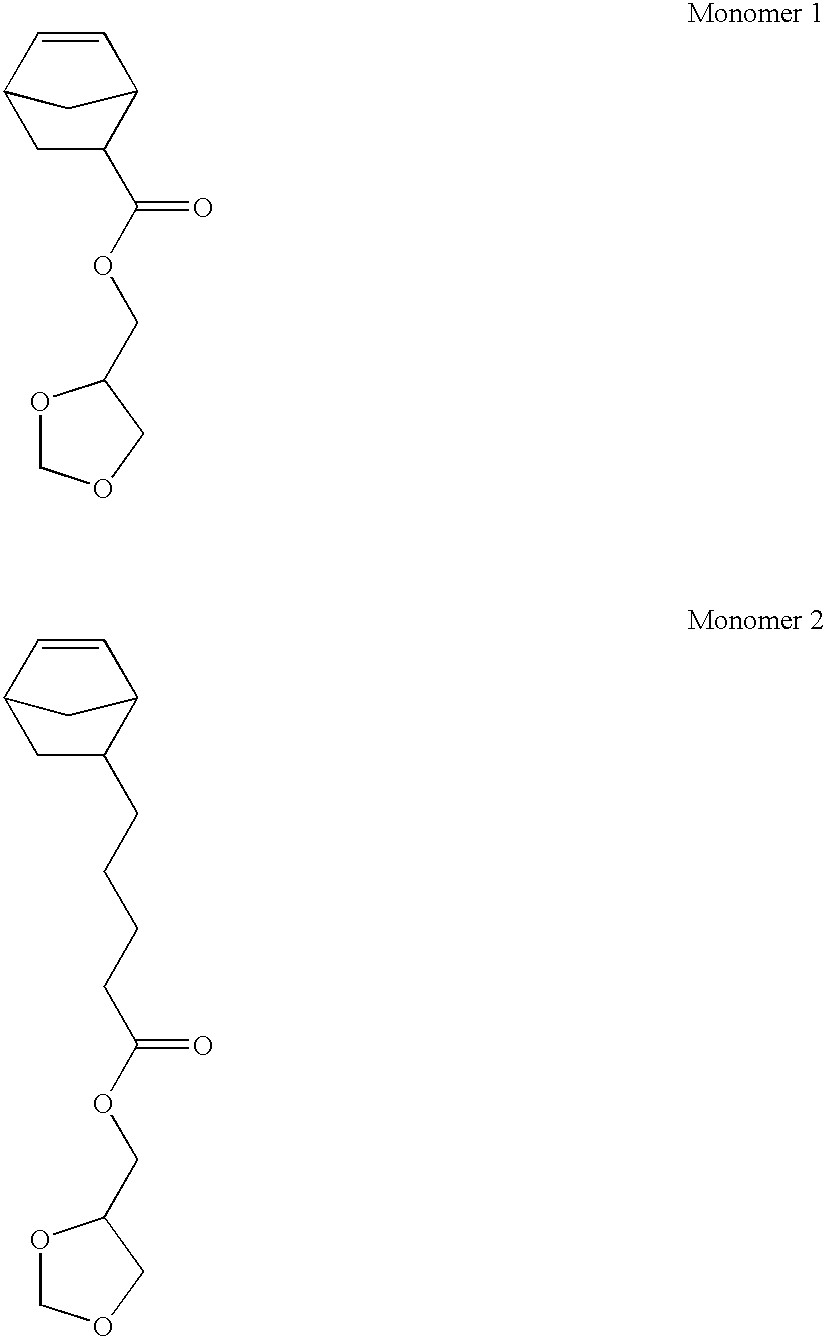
C1=CC2CC1CC2C(OCC1OCOC1)=O.C1=CC2CC1CC2CCCCC(OCC1OCOC1)=O
